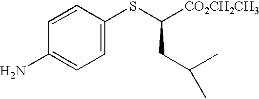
C1=CC(N)=CC=C1SC([CO2CH2CH3])CC(C)C
